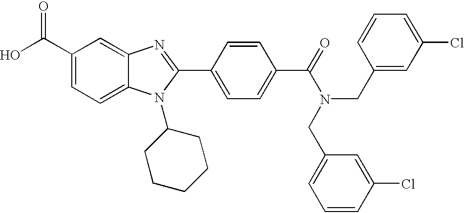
C1(C(O)=O)=CC=C2C(=C1)N=C(C1=CC=C(C(=O)N(CC3=CC(Cl)=CC=C3)CC3=CC=CC(Cl)=C3)C=C1)N2C1CCCCC1
